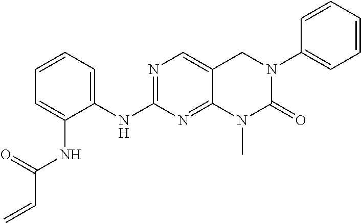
N(C1=NC=C2C(=N1)N(C)C(=O)N(C1=CC=CC=C1)C2)C1=CC=CC=C1NC(=O)C=C
